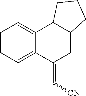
C1=CC=C2C(=C1)C1C(CC2=C[CN])CCC1
